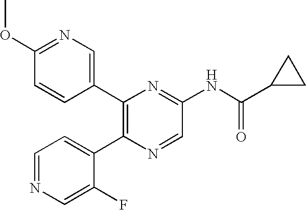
C1(C2=C(C3=CC=NC=C3F)N=CC(NC(C3CC3)=O)=N2)=CN=C(OC)C=C1
